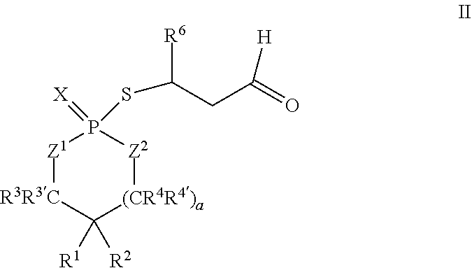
C([R6])(CC([H])=O)SP1(=[X])[Z1][R3R3C]C([R1])([R2])[(CR4R4)a][Z2]1
